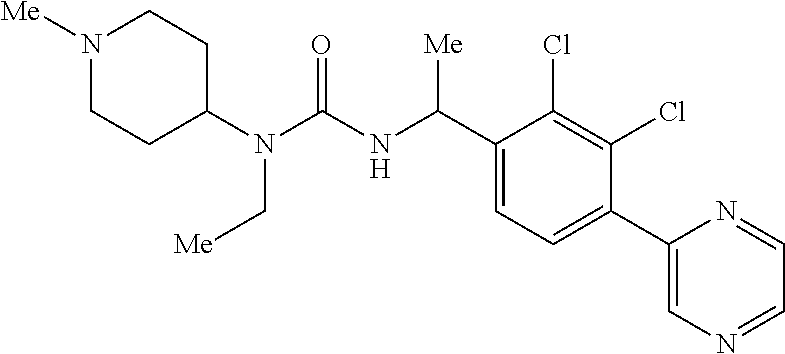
C1(N(C(NC(C2=CC=C(C3=CN=CC=N3)C(Cl)=C2Cl)[Me])=O)C[Me])CCN([Me])CC1
